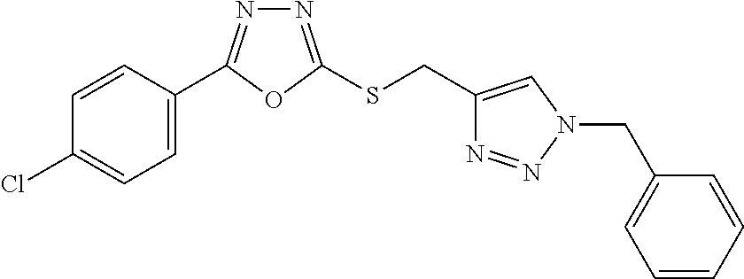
C1=C(C2=NN=C(SCC3=CN(CC4=CC=CC=C4)N=N3)O2)C=CC(Cl)=C1
